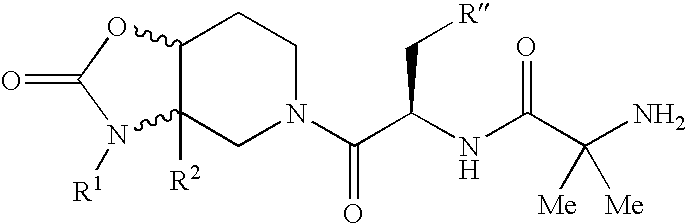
C12C([R2])(CN(C(C(NC(C(N)([Me])[Me])=O)C[R])=O)CC1)N([R1])C(=O)O2
